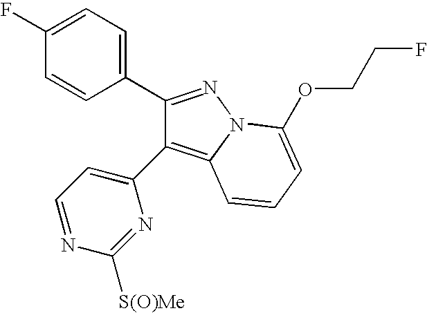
C1(C2=NN3C(=C2C2=CC=NC([S(O)Me])=N2)C=CC=C3OCCF)=CC=C(F)C=C1
